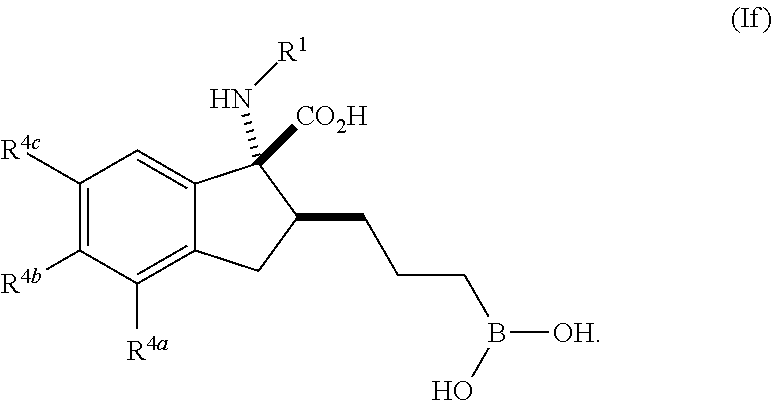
C1([R4c])=C([R4b])C([R4a])=C2C(=C1)C([CO2H])(N[R1])C(CCCB([OH])O)C2
